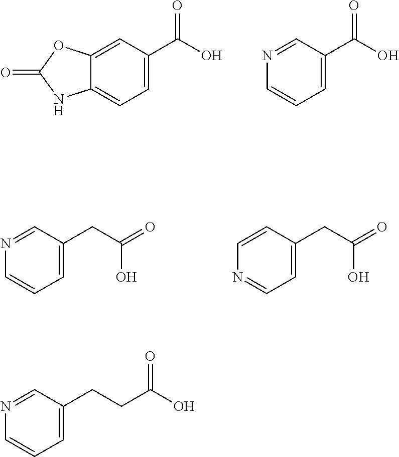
C12=CC(C(O)=O)=CC=C1NC(=O)O2.N1=CC(C(O)=O)=CC=C1.N1=CC(CC(=O)O)=CC=C1.C1=CC(CC(=O)O)=CC=N1.N1=CC(CCC(O)=O)=CC=C1
